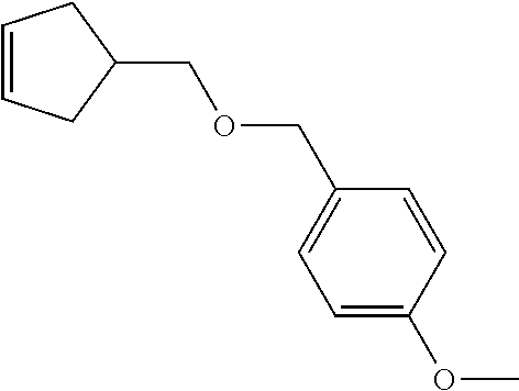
C1=CCC(COCC2=CC=C(OC)C=C2)C1
